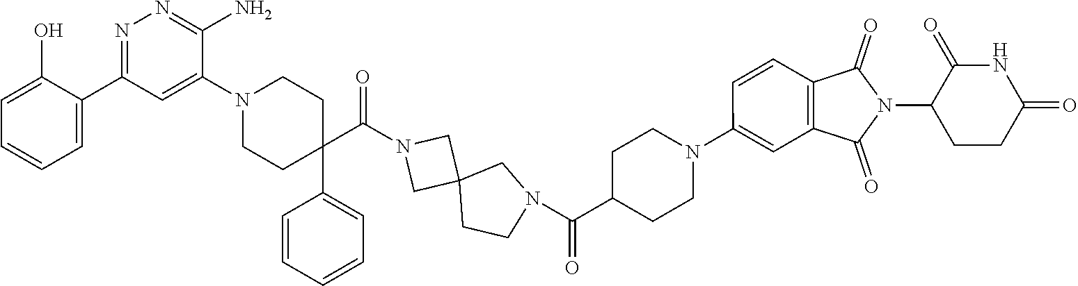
C1=C(O)C(C2=NN=C(N)C(N3CCC(C4=CC=CC=C4)(C(N4CC5(CN(C(C6CCN(C7=CC8=C(C=C7)C(=O)N(C7CCC(=O)NC7=O)C8=O)CC6)=O)CC5)C4)=O)CC3)=C2)=CC=C1
